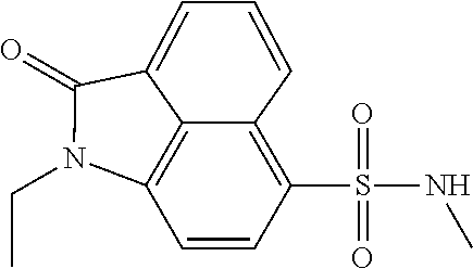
C1=CC(S(NC)(=O)=O)=C2C=CC=C3C(=O)N(CC)C1=C23
